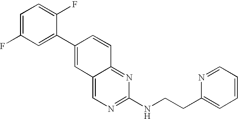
C1=C(F)C=C(C2=CC3=CN=C(NCCC4=CC=CC=N4)N=C3C=C2)C(F)=C1
